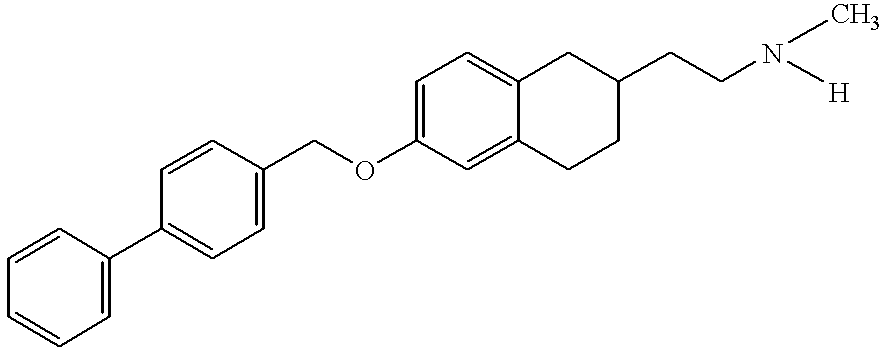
C1=CC(C2=CC=C(COC3=CC=C4C(=C3)CCC(CCN(C)[H])C4)C=C2)=CC=C1
